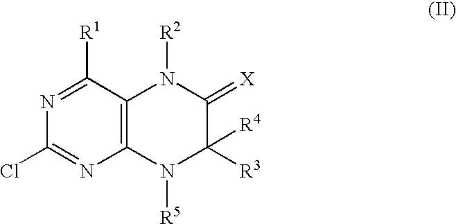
C1(Cl)=NC2=C(C([R1])=N1)N([R2])C(=[X])C([R4])([R3])N2[R5]
